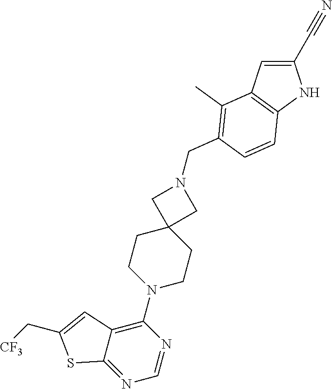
N1=C2C(=C(N3CCC4(CC3)CN(CC3=C(C)C5=C(NC(C#N)=C5)C=C3)C4)N=C1)C=C(C[CF3])S2
